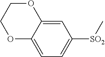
[SO2](C1=CC=C2C(=C1)OCCO2)C
